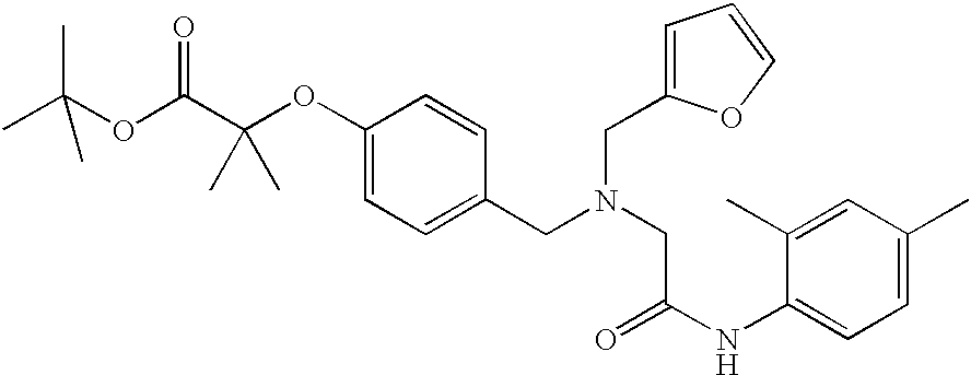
CC(OC(C(OC1=CC=C(CN(CC(NC2=CC=C(C)C=C2C)=O)CC2=CC=CO2)C=C1)(C)C)=O)(C)C
